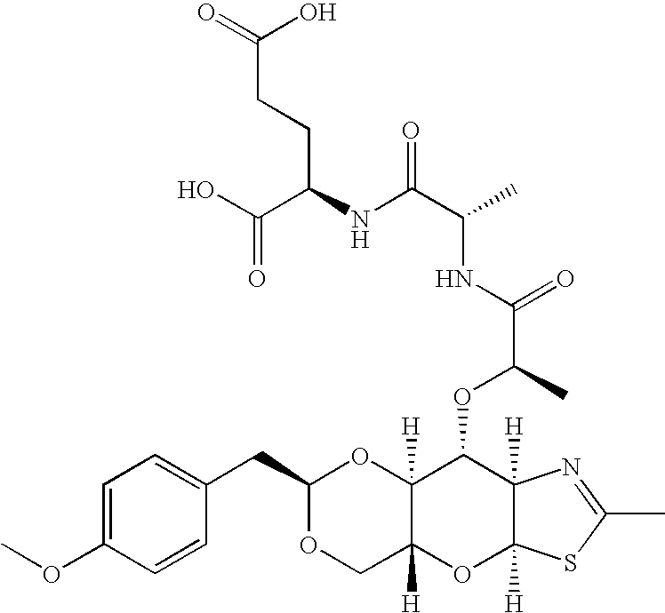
C1=C(OC)C=CC(CC2OCC3([H])C([H])(O2)C(OC(C)C(NC(C(NC(C(O)=O)CCC(=O)O)=O)C)=O)C2([H])C([H])(O3)SC(C)=N2)=C1
